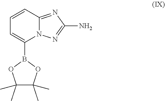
C1=CC2=NC(N)=NN2C(B2OC(C)(C)C(C)(C)O2)=C1
